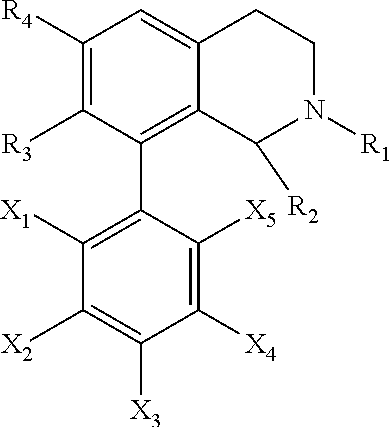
C1([R4])=C([R3])C(C2=C([X1])C([X2])=C([X3])C([X4])=C2[X5])=C2C(=C1)CCN([R1])C2[R2]
